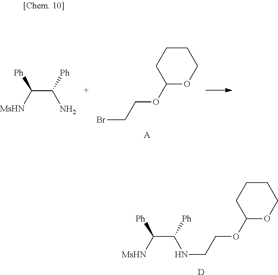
BrCCOC1OCCCC1.[A].C(C([Ph])N)([MsHN])[Ph].[D].N(CCOC1OCCCC1)C(C([MsHN])[Ph])[Ph]
